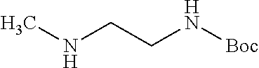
CNCCN[Boc]
